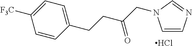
C1=CN=CN1CC(CCC1=CC=C([F3C])C=C1)=O.Cl
